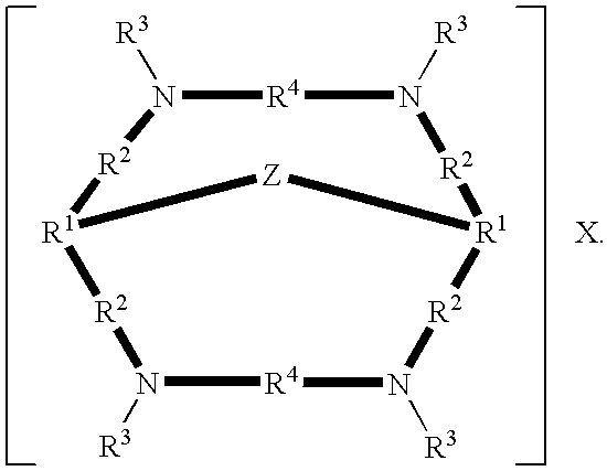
N1([R3])[R4]N([R3])[R2][R1]2[R2]N([R3])[R4]N([R3])[R2][R1]([R2]1)[Z]2.[X]
